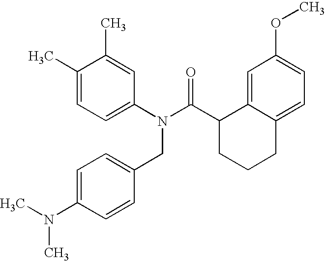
C1=C(C)C(C)=CC(N(C(C2CCCC3=CC=C(OC)C=C23)=O)CC2=CC=C(N(C)C)C=C2)=C1
